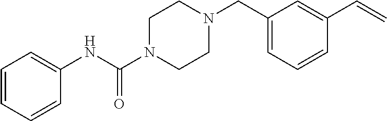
C1=CC=CC(NC(N2CCN(CC3=CC=CC(C=C)=C3)CC2)=O)=C1
